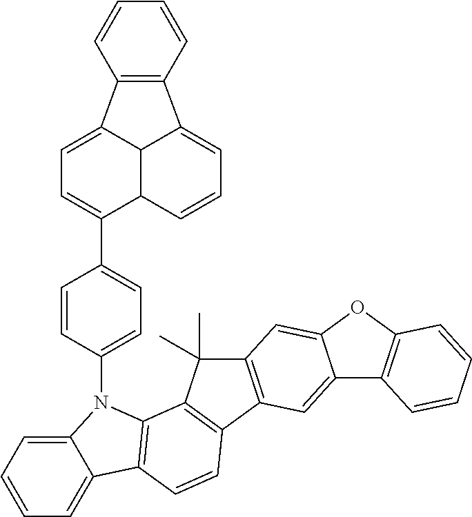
C12=CC3=C(C=C1OC1=C2C=CC=C1)C(C)(C)C1=C3C=CC2=C1N(C1=CC=C(C3=CC=C4C5=C(C=CC=C5)C5=CC=CC3C45)C=C1)C1=CC=CC=C21
